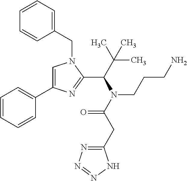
C1=C(C2=CC=CC=C2)N=C(C(C(C)(C)C)N(C(CC2=NN=NN2)=O)CCCN)N1CC1=CC=CC=C1
